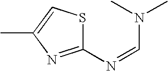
C1(N=CN(C)C)=NC(C)=CS1
